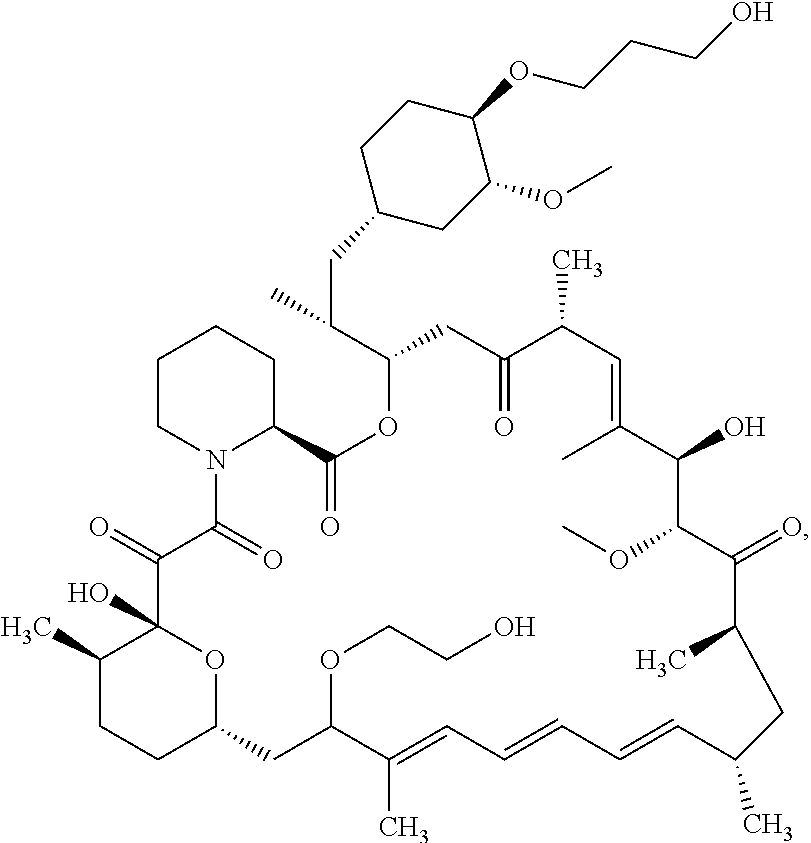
C1CN2C(CC1)C(=O)OC(C(C)CC1CC(OC)C(OCCCO)CC1)CC(=O)C(C)C=C(C)C(O)C(OC)C(=O)C(C)CC(C)C=CC=CC=C(C)C(OCCO)CC1CCC(C)C(O)(C(=O)C2=O)O1
